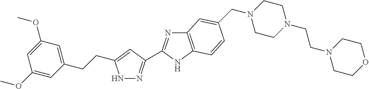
N1N=C(C2=NC3=C(N2)C=CC(CN2CCN(CCN4CCOCC4)CC2)=C3)C=C1CCC1=CC(OC)=CC(OC)=C1
